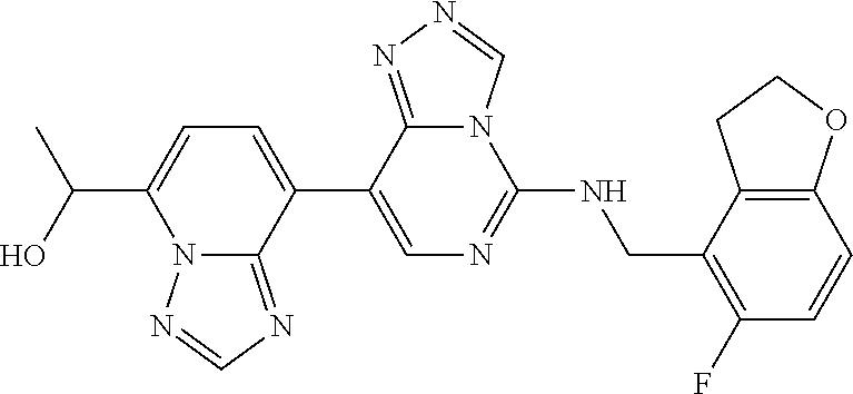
C1(C2=CC=C(C(O)C)N3C2=NC=N3)=CN=C(NCC2=C(F)C=CC3=C2CCO3)N2C1=NN=C2
